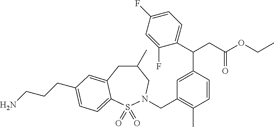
C(CC(OCC)=O)(C1=CC(CN2S(=O)(=O)C3=CC=C(CCCN)C=C3CC(C)C2)=C(C)C=C1)C1=CC=C(F)C=C1F
